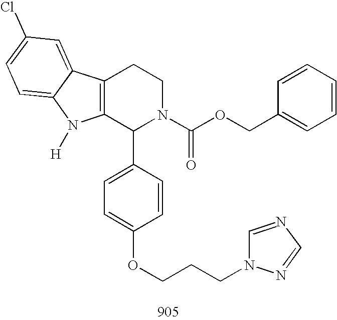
C12=C(C(C3=CC=C(OCCCN4C=NC=N4)C=C3)N(C(OCC3=CC=CC=C3)=O)CC1)N([H])C1=CC=C(Cl)C=C21
